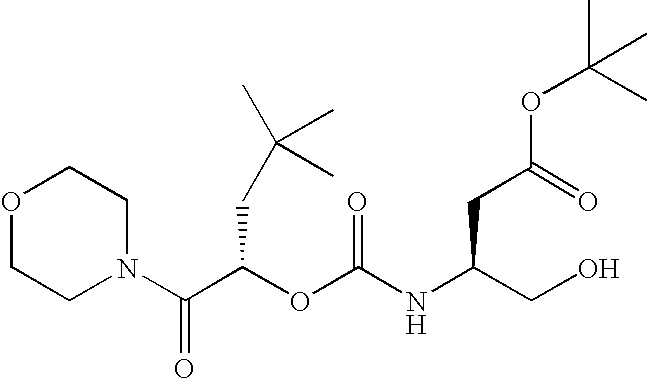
O1CCN(C(C(OC(NC(CO)CC(=O)OC(C)(C)C)=O)CC(C)(C)C)=O)CC1
